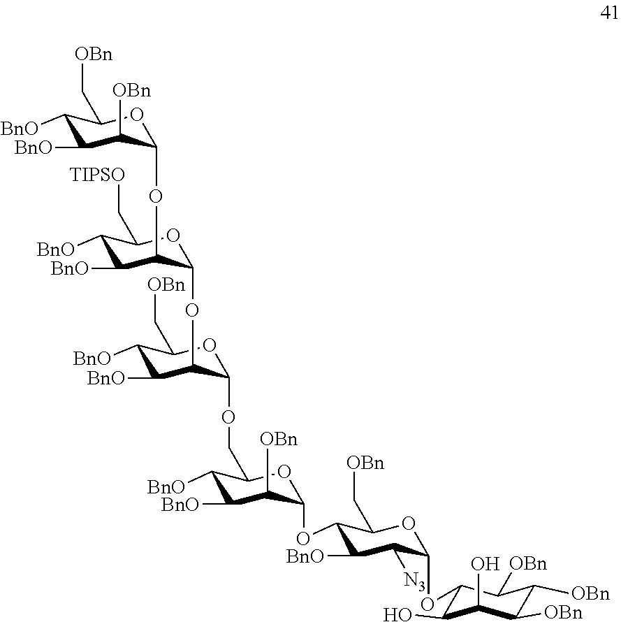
C1([BnO])C([BnO])C([OBn])C(OC2C([BnO])C([BnO])C(C[TIPSO])OC2OC2C([BnO])C([BnO])C(C[OBn])OC2OCC2C([BnO])C([BnO])C([OBn])C(OC3C([BnO])C([N3])C(OC4C(O)C(O)C([OBn])C([OBn])C4[OBn])OC3C[OBn])O2)OC1C[OBn]
